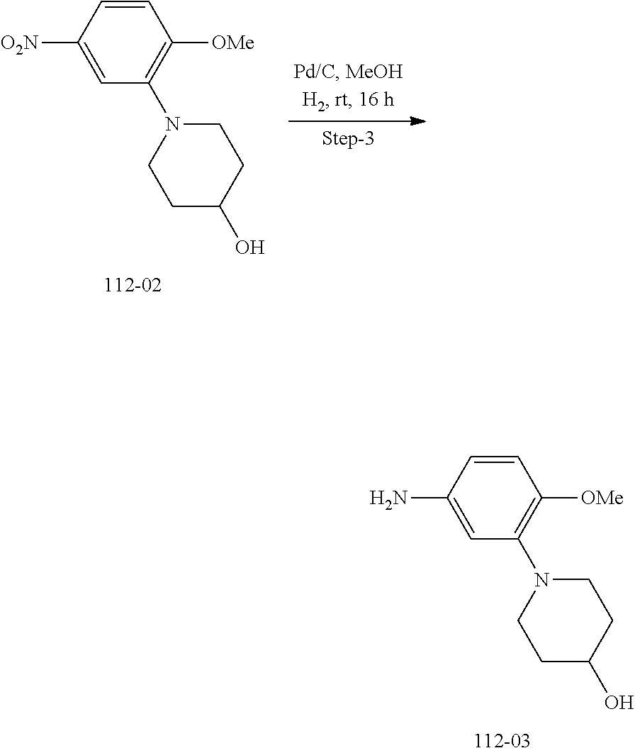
C1=CC(N)=CC(N2CCC(O)CC2)=C1[OMe].C1=CC([O2N])=CC(N2CCC(O)CC2)=C1[OMe]
